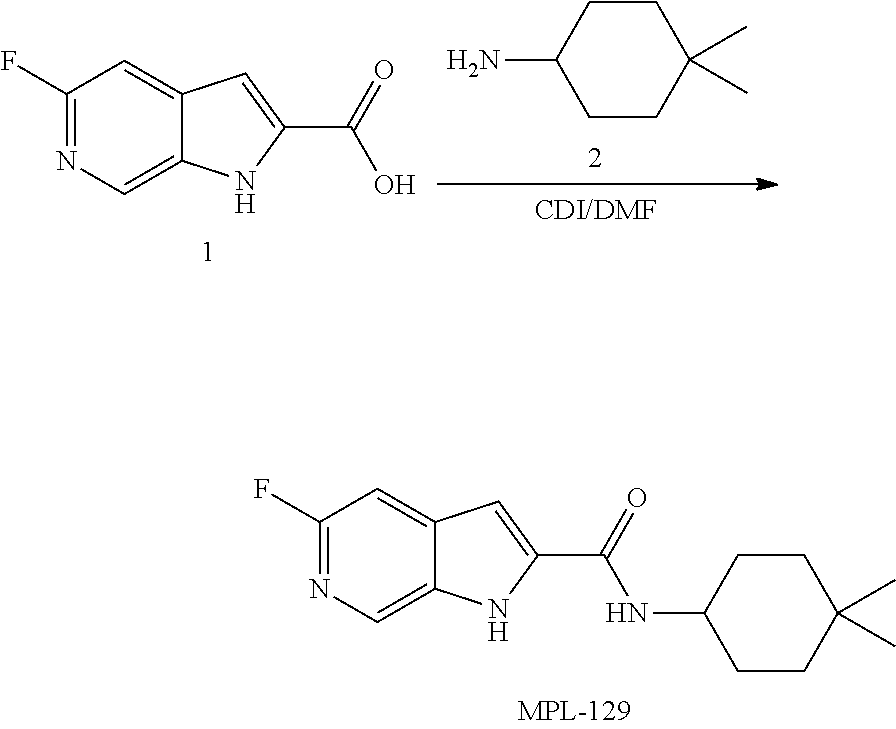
C1CC(C)(C)CCC1N.C1(F)=NC=C2C(=C1)C=C(C(=O)O)N2.C1(F)=NC=C2C(=C1)C=C(C(=O)NC1CCC(C)(C)CC1)N2
